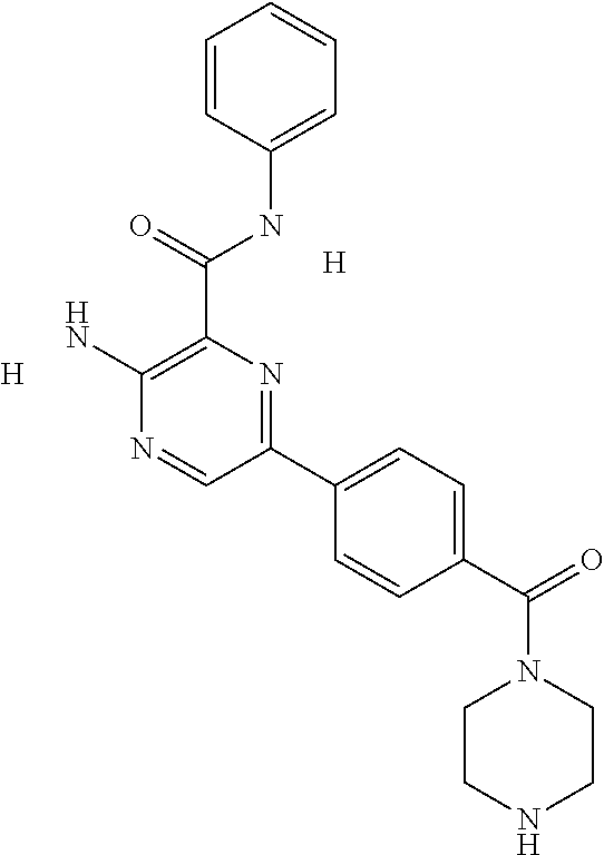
[H].[H].C1=CC(NC(C2=C(N)N=CC(C3=CC=C(C(=O)N4CCNCC4)C=C3)=N2)=O)=CC=C1
